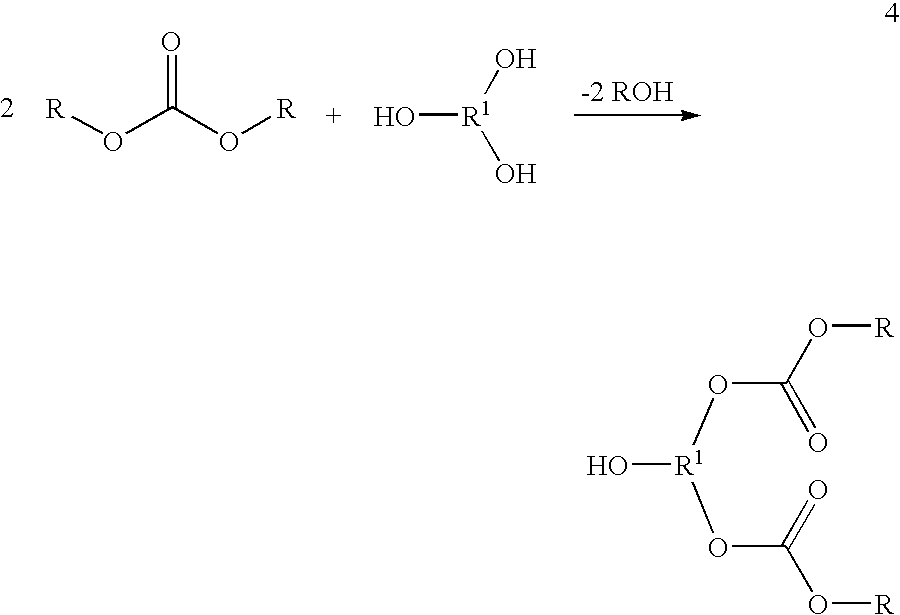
[R]OC(O[R])=O.O[R1](O)O.C(O[R1](OC(=O)O[R])O)(=O)O[R]
